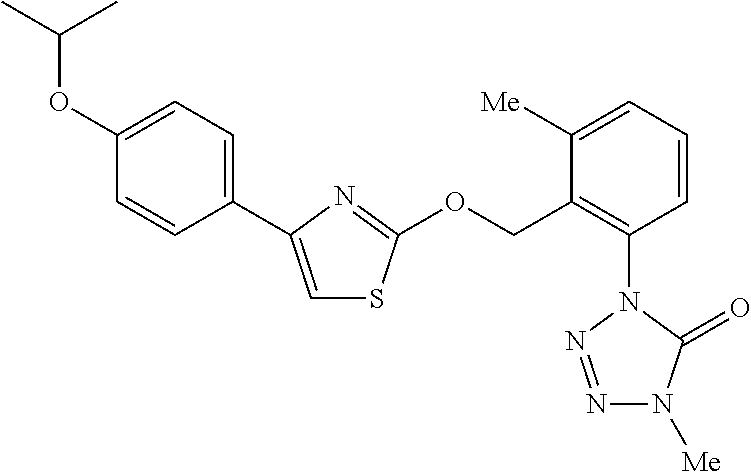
C1(C2=CSC(OCC3=C(N4C(=O)N([Me])N=N4)C=CC=C3[Me])=N2)=CC=C(OC(C)C)C=C1
